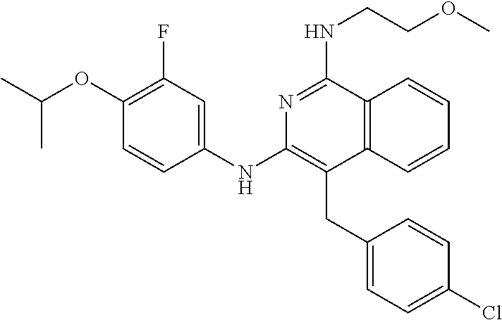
C1(NC2=C(CC3=CC=C(Cl)C=C3)C3=C(C(NCCOC)=N2)C=CC=C3)=CC(F)=C(OC(C)C)C=C1
